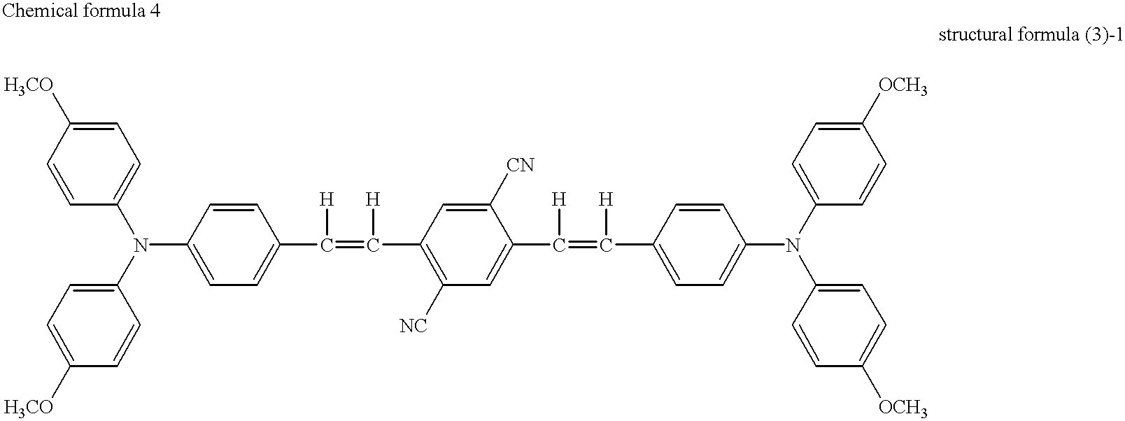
C1(N(C2=CC=C([H3CO])C=C2)C2=CC=C([H3CO])C=C2)=CC=C(C(=C([H])C2=C([NC])C=C(C(=C(C3=CC=C(N(C4=CC=C([OCH3])C=C4)C4=CC=C([OCH3])C=C4)C=C3)[H])[H])C([CN])=C2)[H])C=C1
